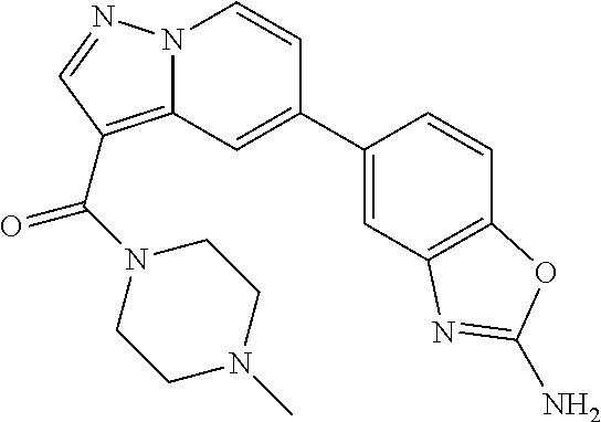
C12=C(C(N3CCN(C)CC3)=O)C=NN1C=CC(C1=CC3=C(C=C1)OC(N)=N3)=C2
